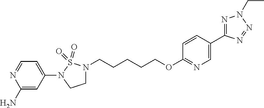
C(CCCOC1=NC=C(C2=NN(CC)N=N2)C=C1)CN1CCN(C2=CC=NC(N)=C2)S1(=O)=O
